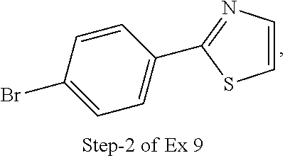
C1=CC(Br)=CC=C1C1=NC=CS1
